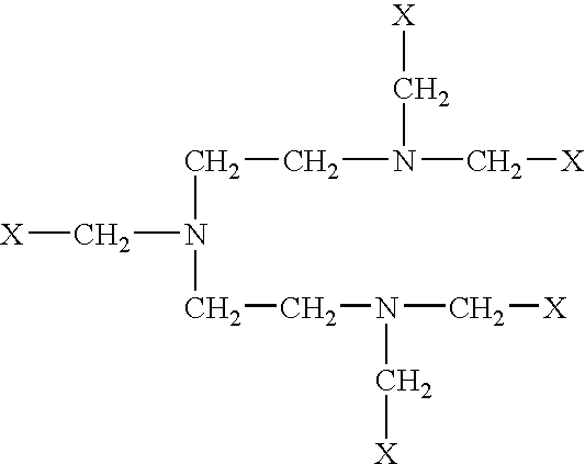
[X]CN(C[X])CCN(C[X])CCN(C[X])C[X]
